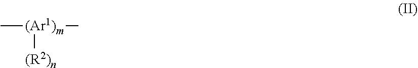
C[(Ar1)m]([(R2)n])C
